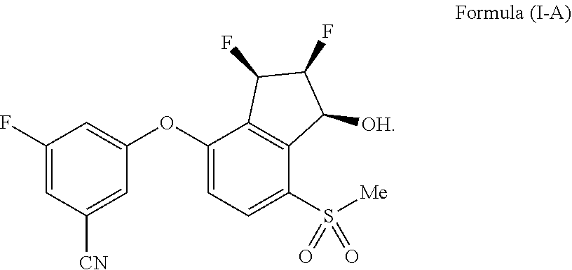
C1(OC2=CC(F)=CC([CN])=C2)=CC=C(S([Me])(=O)=O)C2=C1C(F)C(F)C2[OH]
